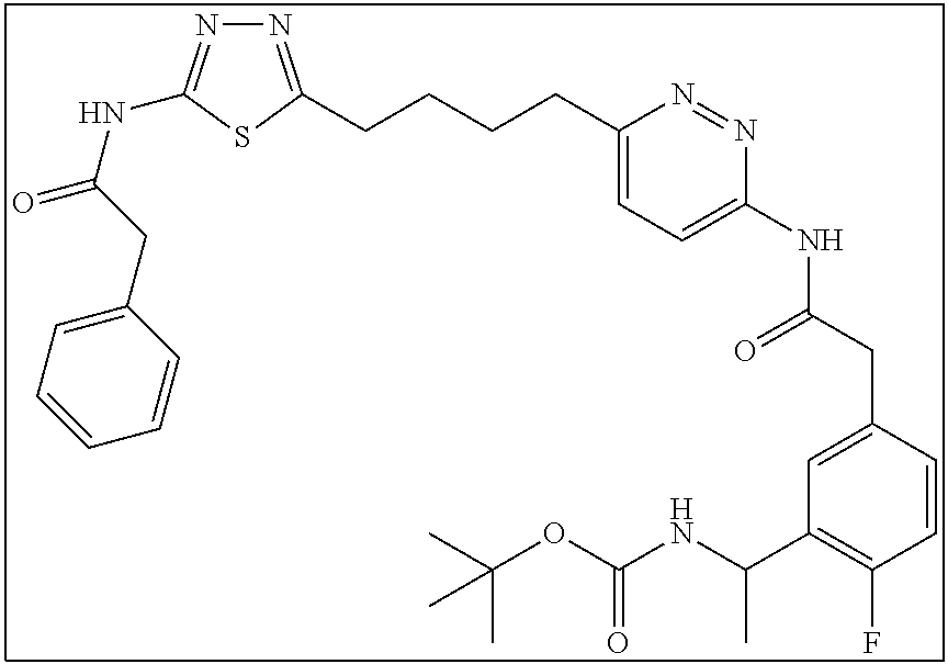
N1=C(CCCCC2=CC=C(NC(CC3=CC(C(NC(OC(C)(C)C)=O)C)=C(F)C=C3)=O)N=N2)SC(NC(=O)CC2=CC=CC=C2)=N1
